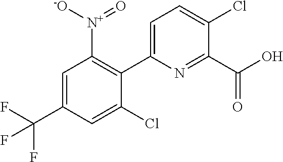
C1(Cl)=CC=C(C2=C([N+](=O)[-O])C=C(C(F)(F)F)C=C2Cl)N=C1C(O)=O
